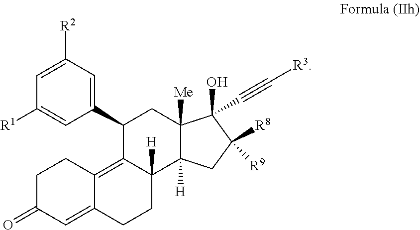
C1([R1])=CC(C2C3=C4C(=CC(=O)CC4)CCC3([H])C3([H])C([Me])(C2)C(O)(C#C[R3])C([R8])([R9])C3)=CC([R2])=C1
